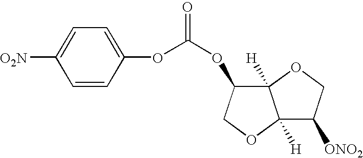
C1=CC(OC(OC2C3([H])C([H])(OC2)C([ONO2])CO3)=O)=CC=C1[O2N]
